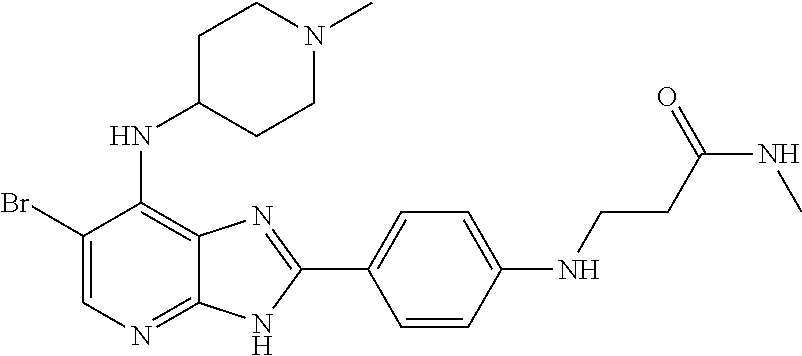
C1(Br)=CN=C2C(=C1NC1CCN(C)CC1)N=C(C1=CC=C(NCCC(NC)=O)C=C1)N2
